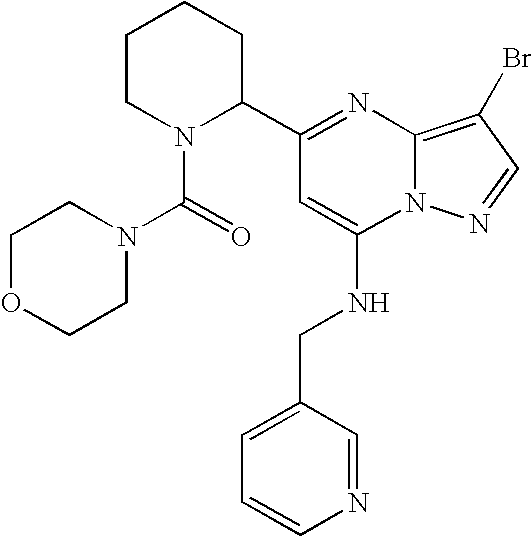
C1(C2=NC3=C(Br)C=NN3C(NCC3=CC=CN=C3)=C2)CCCCN1C(=O)N1CCOCC1
